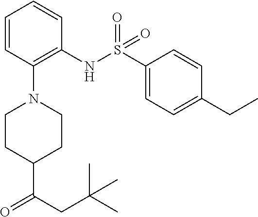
C1=CC(N2CCC(C(CC(C)(C)C)=O)CC2)=C(NS(C2=CC=C(CC)C=C2)(=O)=O)C=C1
